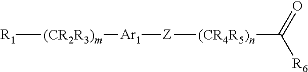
[R1][(CR2R3)m][Ar1][Z][(CR4R5)n]C([R6])=O
